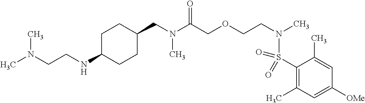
C1C(NCCN(C)C)CCC(CN(C(COCCN(S(C2=C(C)C=C([OMe])C=C2C)(=O)=O)C)=O)C)C1
